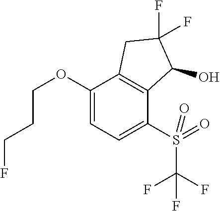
C(COC1=CC=C(S(C(F)(F)F)(=O)=O)C2=C1CC(F)(F)C2O)CF
